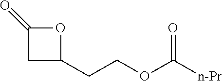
C1C(CCOC([n-Pr])=O)OC1=O
